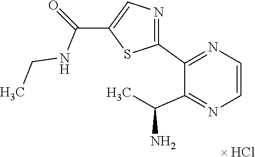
[ HCl].N(CC)C(=O)C1=CN=C(C2=NC=CN=C2C(C)N)S1
